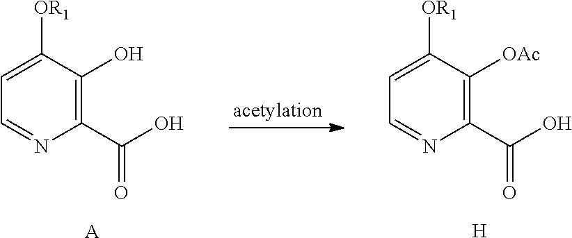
C1(C(O)=O)=C(O)C([OR1])=CC=N1.[A].C1(C(O)=O)=C([OAc])C([OR1])=CC=N1.[H]
